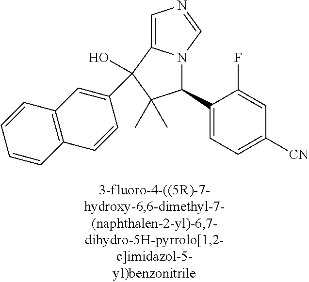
C1=C2N(C=N1)C(C1=CC=C([CN])C=C1F)C(C)(C)C2(O)C1=CC2=C(C=C1)C=CC=C2
